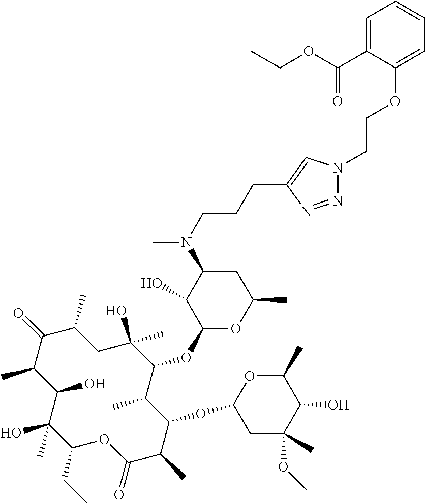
C1(CC)C(C)(O)C(O)C(C)C(=O)C(C)CC(O)(C)C(OC2OC(C)CC(N(C)CCCC3=CN(CCOC4=CC=CC=C4C(OCC)=O)N=N3)C2O)C(C)C(OC2CC(C)(OC)C(O)C(C)O2)C(C)C(=O)O1
